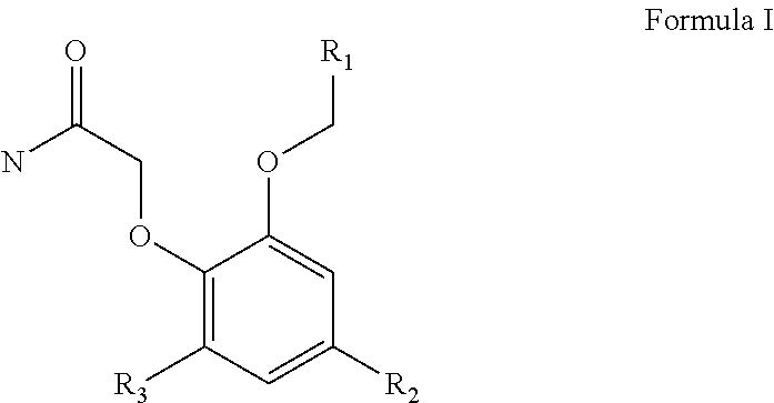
O=C(COC1=C([R3])C=C([R2])C=C1OC[R1])N
